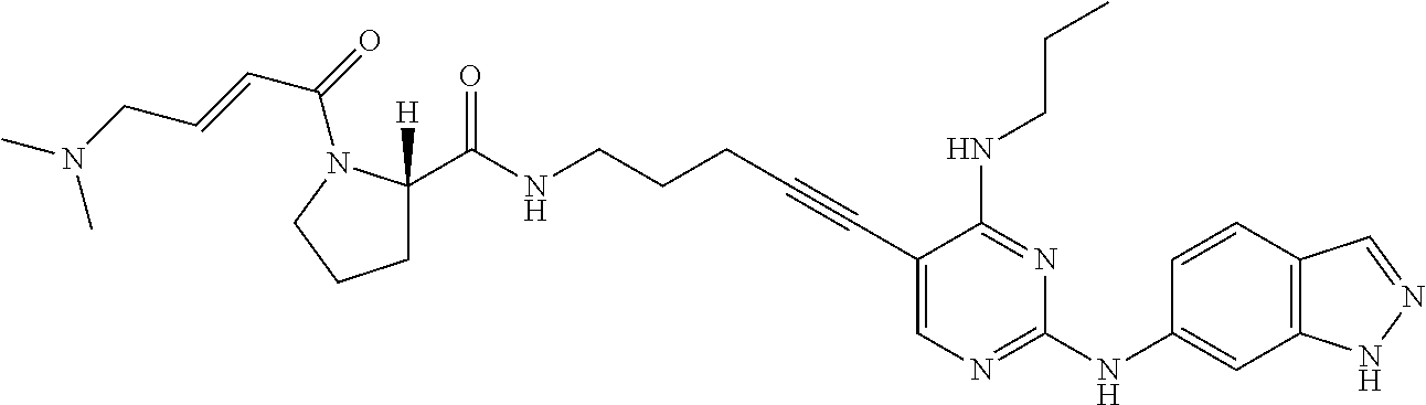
C1(C#CCCCNC(C2([H])CCCN2C(C=CCN(C)C)=O)=O)=CN=C(NC2=CC3=C(C=C2)C=NN3)N=C1NCCC
